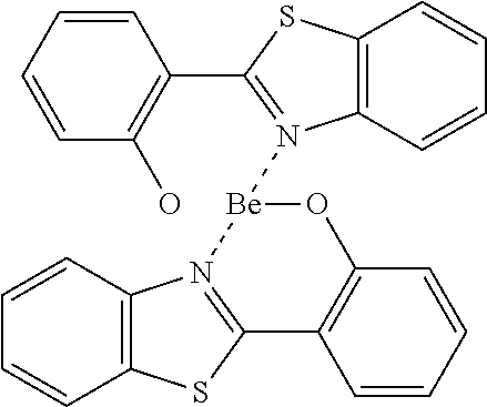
C1=CC=CC(O)=C1C1=N([Be]2OC3=C(C=CC=C3)C3=N2C2=C(S3)C=CC=C2)C2=C(S1)C=CC=C2
